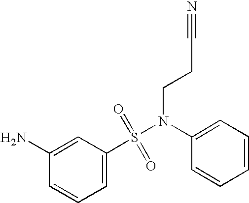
N(S(C1=CC=CC(N)=C1)(=O)=O)(C1=CC=CC=C1)CCC#N
